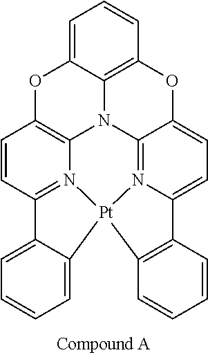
C1=CC2=N3C4=C1OC1=CC=CC5=C1N4C1=N4[Pt]3(C3=CC=CC=C23)C2=C(C4=CC=C1O5)C=CC=C2
